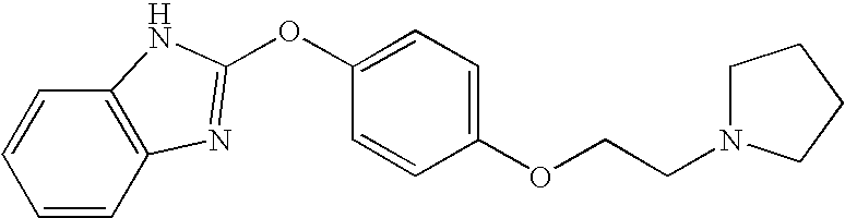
C1=CC2=C(C=C1)NC(OC1=CC=C(OCCN3CCCC3)C=C1)=N2
